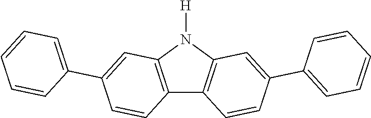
C12=C(N([H])C3=C1C=CC(C1=CC=CC=C1)=C3)C=C(C1=CC=CC=C1)C=C2
